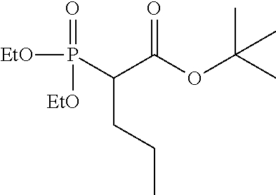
P(C(C(OC(C)(C)C)=O)CCC)([EtO])(=O)[EtO]
